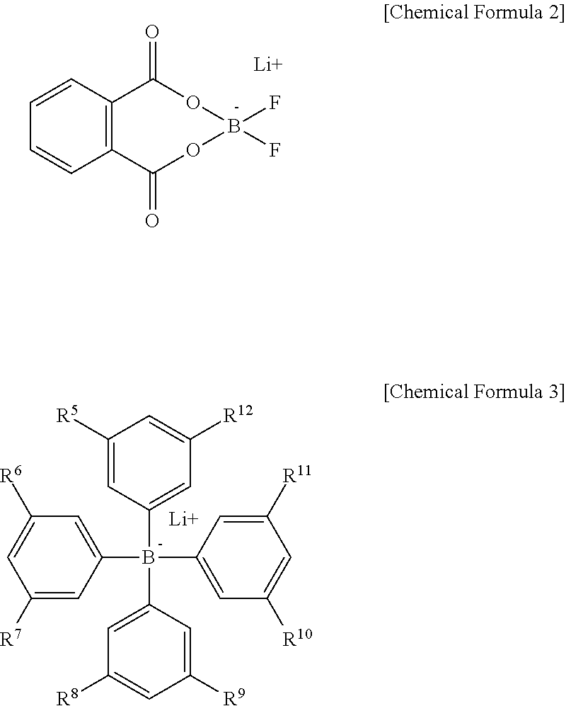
C1=CC2=C(C=C1)C(=O)OB(F)(F)OC2=O.[Li].C1(B(C2=CC([R12])=CC([R5])=C2)(C2=CC([R8])=CC([R9])=C2)C2=CC([R10])=CC([R11])=C2)=CC([R6])=CC([R7])=C1.[Li]
